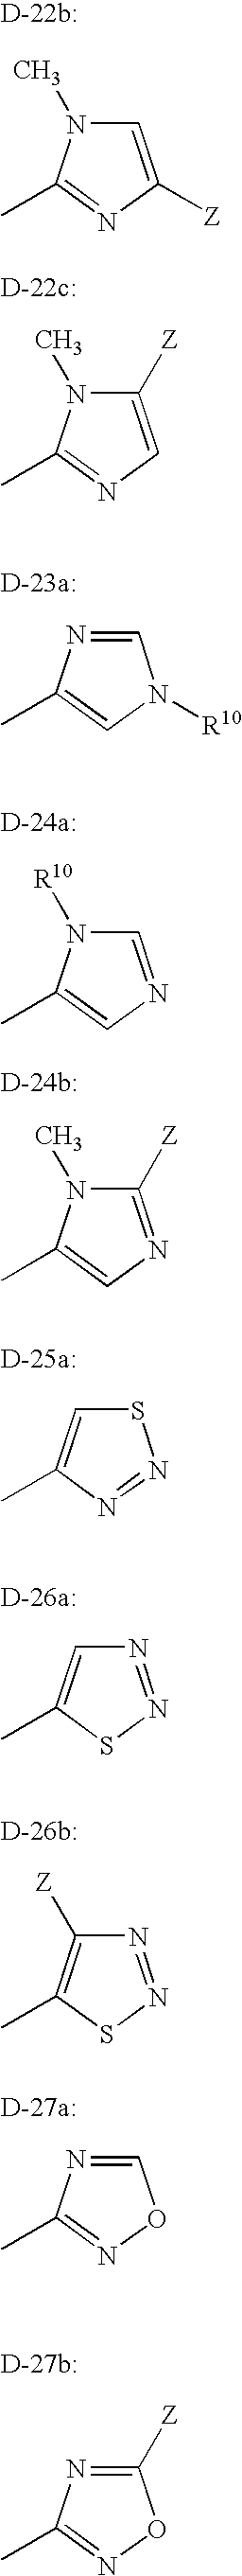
C1=C([Z])N=C(C)N1C.C1([Z])=CN=C(C)N1C.C1=NC(C)=CN1[R10].C1=NC=C(C)N1[R10].C1([Z])=NC=C(C)N1C.S1C=C(C)N=N1.N1=NSC(C)=C1.N1=NSC(C)=C1[Z].C1=NC(C)=NO1.C1([Z])=NC(C)=NO1
